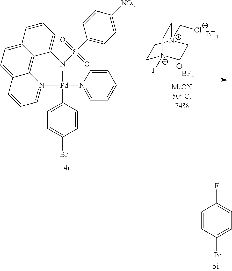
C1=CC(Br)=CC=C1F.C1[N+]2(C[Cl-])CC[N+](F)(C1)CC2.[BF4].[BF4].C1=C2C3=C4C(=CC=C3C=C1)C=CC=N4[Pd](N1=CC=CC=C1)(C1=CC=C(Br)C=C1)N2S(C1=CC=C([NO2])C=C1)(=O)=O
